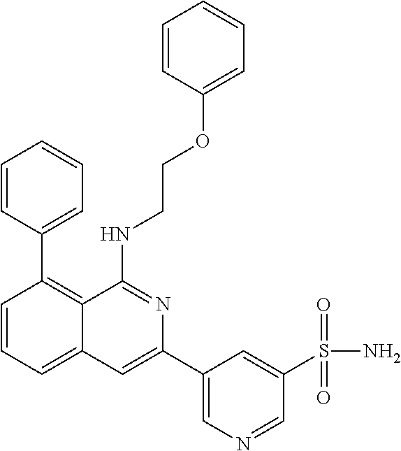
C1=CC(C2=C3C(=CC=C2)C=C(C2=CN=CC(S(=O)(=O)N)=C2)N=C3NCCOC2=CC=CC=C2)=CC=C1
